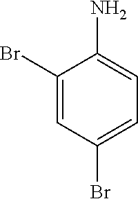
C1=C(Br)C=C(Br)C(N)=C1
